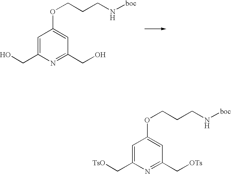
C1=C(CO)N=C(CO)C=C1OCCCN[boc].C1=C(C[TsO])N=C(C[OTs])C=C1OCCCN[boc]
